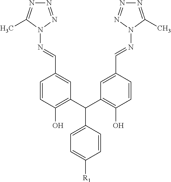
C1=CC(O)=C(C(C2=C(O)C=CC(C=NN3N=NN=C3C)=C2)C2=CC=C([R1])C=C2)C=C1C=NN1C(C)=NN=N1
